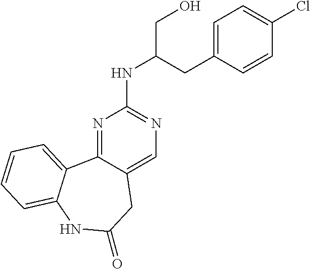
N1=C2C(=CN=C1NC(CO)CC1=CC=C(Cl)C=C1)CC(=O)NC1=CC=CC=C21
